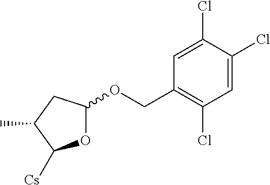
O1C(OCC2=C(Cl)C=C(Cl)C(Cl)=C2)CC(C)C1[Cs]
